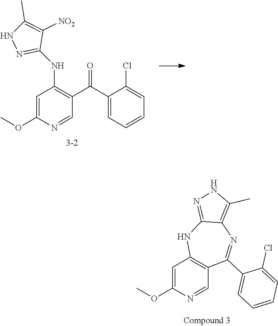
C1=C(OC)N=CC2=C1NC1=NNC(C)=C1N=C2C1=CC=CC=C1Cl.C1=C(OC)N=CC(C(=O)C2=CC=CC=C2Cl)=C1NC1=NNC(C)=C1[NO2]
